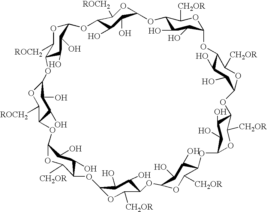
C12C(O)C(O)C(OC1[ROCH2])OC1C(O)C(O)C(OC1[CH2OR])OC1C(O)C(O)C(OC1[CH2OR])OC1C(O)C(O)C(OC1[CH2OR])OC1C(O)C(O)C(OC1[CH2OR])OC1C(O)C(O)C(OC1[CH2OR])OC1C(O)C(O)C(OC1[CH2OR])OC1C([ROCH2])OC(OC3C([ROCH2])OC(O2)C(O)C3O)C(O)C1O
